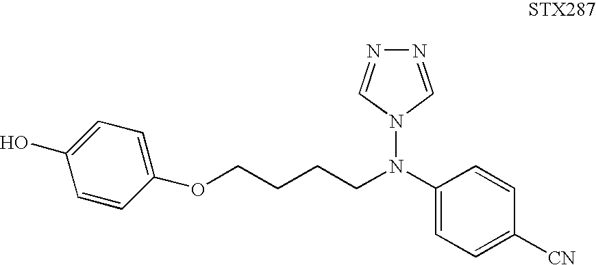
C1(N(N2C=NN=C2)CCCCOC2=CC=C(O)C=C2)=CC=C([CN])C=C1
